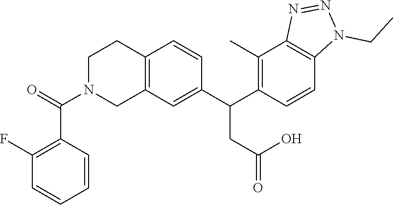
C12=C(C=C(C(C3=C(C)C4=C(C=C3)N(CC)N=N4)CC(=O)O)C=C1)CN(C(C1=C(F)C=CC=C1)=O)CC2
